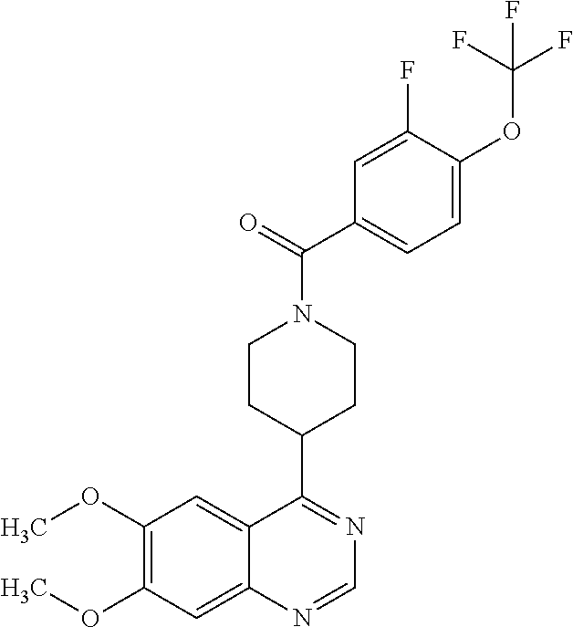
N1=C(C2CCN(C(C3=CC=C(OC(F)(F)F)C(F)=C3)=O)CC2)C2=CC(OC)=C(OC)C=C2N=C1
